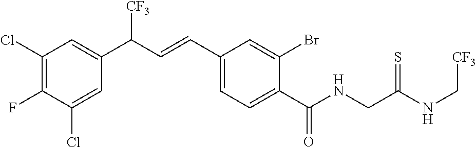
C1(F)=C(Cl)C=C(C(C=CC2=CC=C(C(NCC(NC[CF3])=S)=O)C(Br)=C2)[CF3])C=C1Cl
